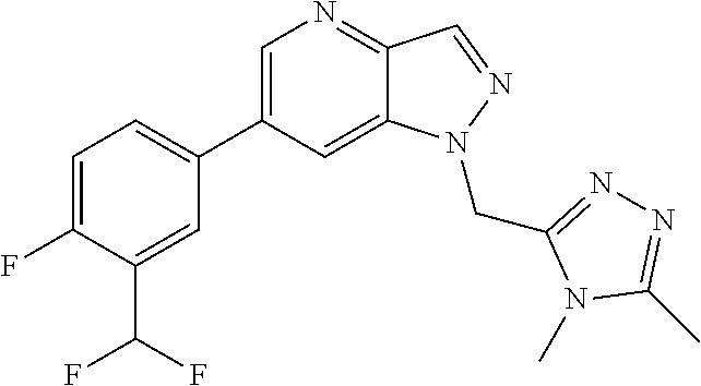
C1(C2=CC=C(F)C(C(F)F)=C2)=CN=C2C(=C1)N(CC1=NN=C(C)N1C)N=C2
